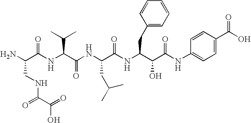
NC(C(=O)NC(C(C)C)C(=O)NC(CC(C)C)C(=O)NC(CC1=CC=CC=C1)C(C(=O)NC1=CC=C(C(O)=O)C=C1)O)CNC(=O)C(=O)O
